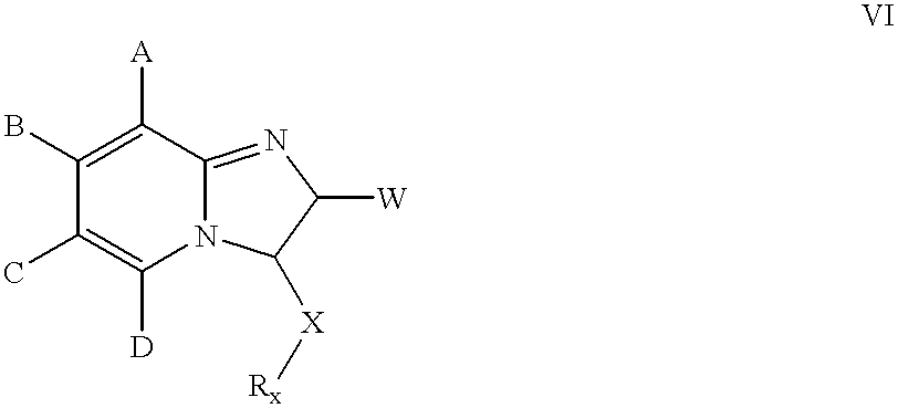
C1(C)=C([D])N2C(=NC([W])C2[X][Rx])C([A])=C1B
